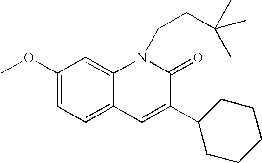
C1(OC)=CC=C2C(=C1)N(CCC(C)(C)C)C(=O)C(C1CCCCC1)=C2
